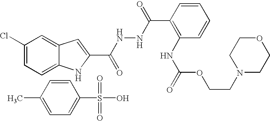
C1(Cl)=CC=C2C(=C1)C=C(C(NNC(C1=C(NC(=O)OCCN3CCOCC3)C=CC=C1)=O)=O)N2.C1=CC(C)=CC=C1S(O)(=O)=O
